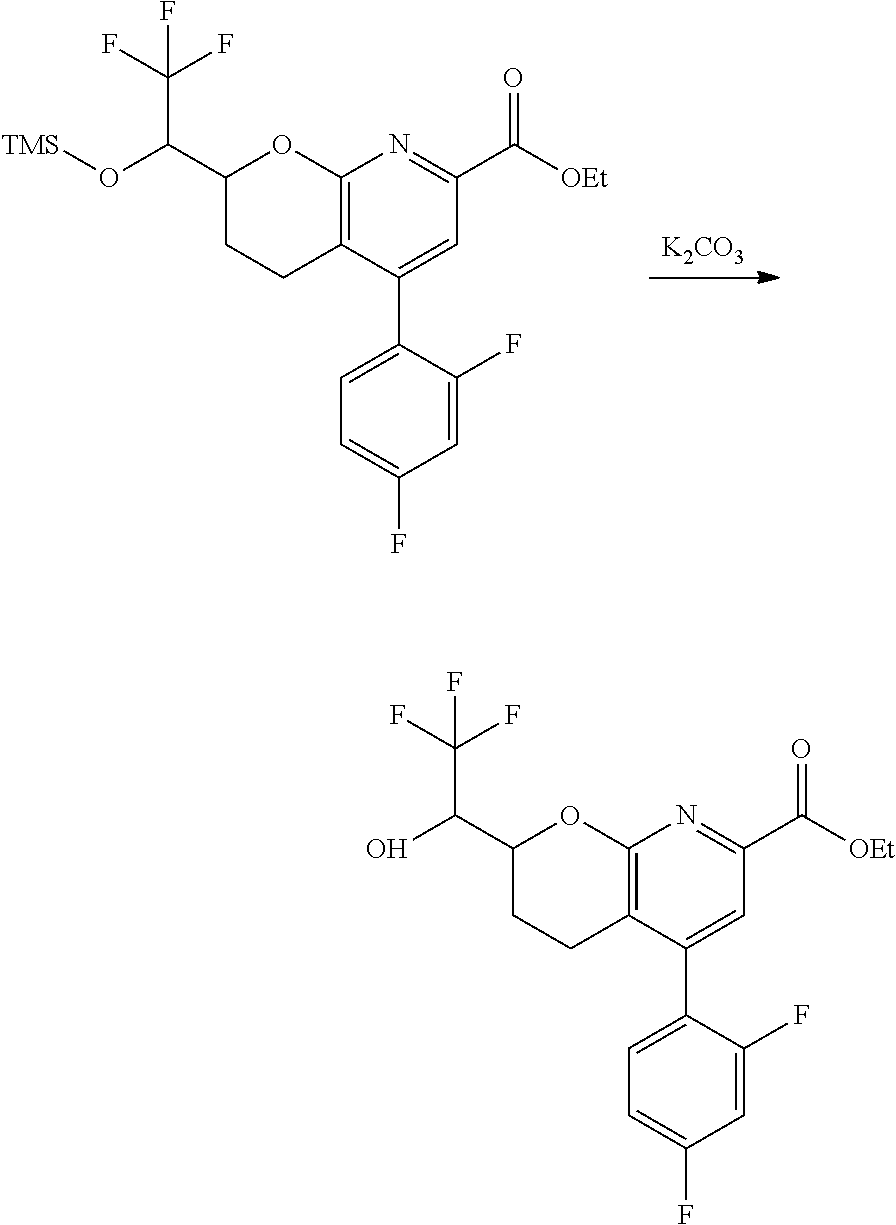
[K2CO3].C12=C(C(C3=CC=C(F)C=C3F)=CC(C(=O)[OEt])=N1)CCC(C(O[TMS])C(F)(F)F)O2.C12=C(C(C3=CC=C(F)C=C3F)=CC(C(=O)[OEt])=N1)CCC(C(O)C(F)(F)F)O2
